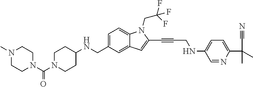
C1=C(CNC2CCN(C(N3CCN(C)CC3)=O)CC2)C=C2C(=C1)N(CC(F)(F)F)C(C#CCNC1=CC=C(C(C)(C)C#N)N=C1)=C2
